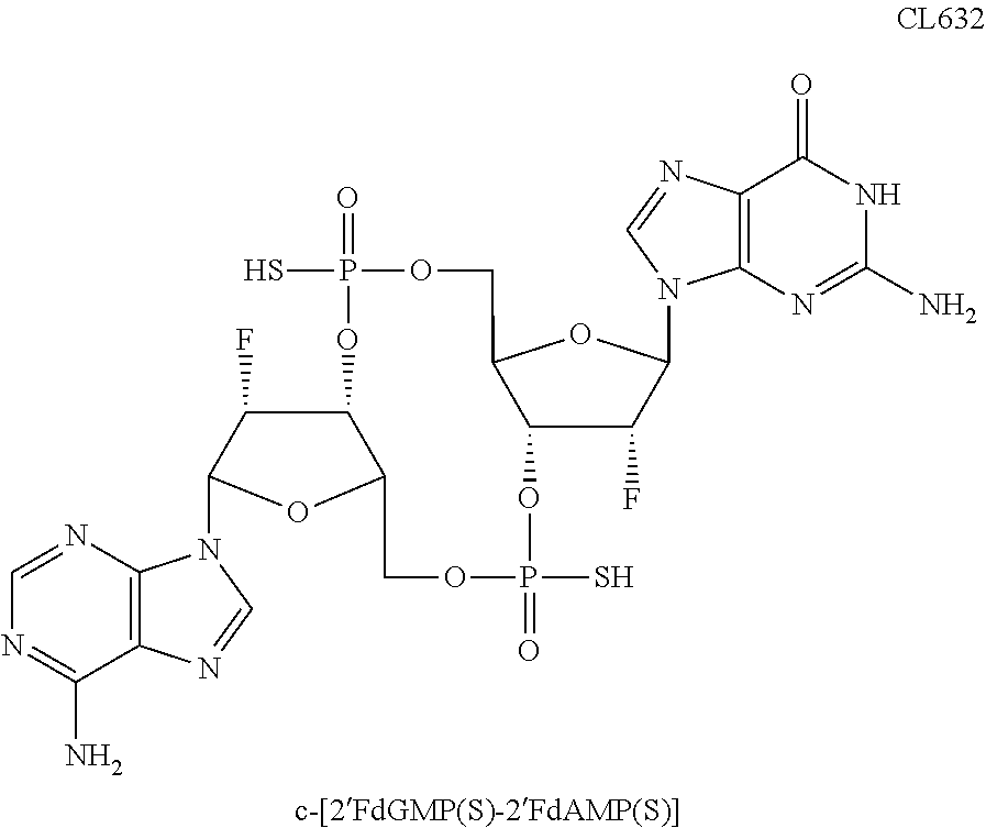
C1=NC2=C(C(N)=N1)N=CN2C1OC2C(C1F)OP(S)(=O)OCC1OC(N3C4=C(N=C3)C(=O)NC(N)=N4)C(F)C1OP(S)(=O)OC2
